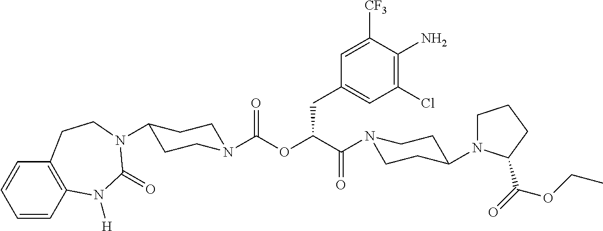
C1=CC2=C(C=C1)CCN(C1CCN(C(=O)OC(CC3=CC(Cl)=C(N)C([CF3])=C3)C(=O)N3CCC(N4CCCC4C(=O)OCC)CC3)CC1)C(=O)N2[H]
